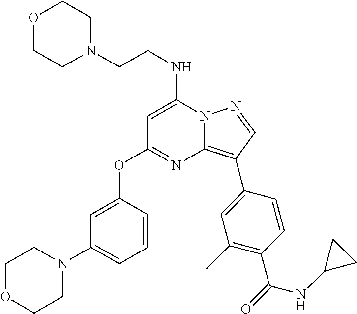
C(N1CCOCC1)CNC1=CC(OC2=CC(N3CCOCC3)=CC=C2)=NC2=C(C3=CC(C)=C(C(=O)NC4CC4)C=C3)C=NN12
